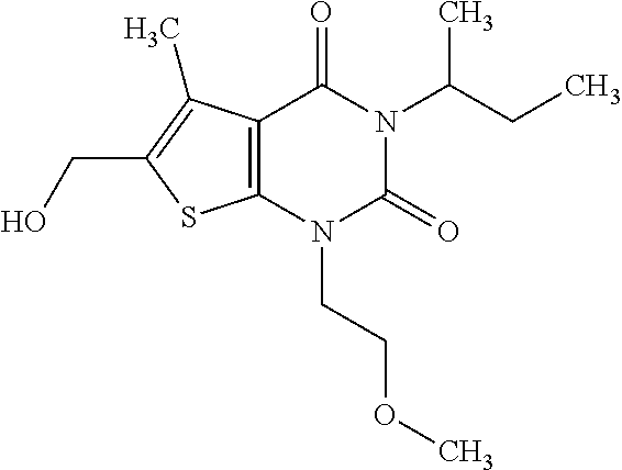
C12=C(N(CCOC)C(=O)N(C(CC)C)C1=O)SC(CO)=C2C
